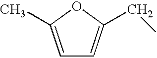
C1=C(C)OC(CC)=C1
